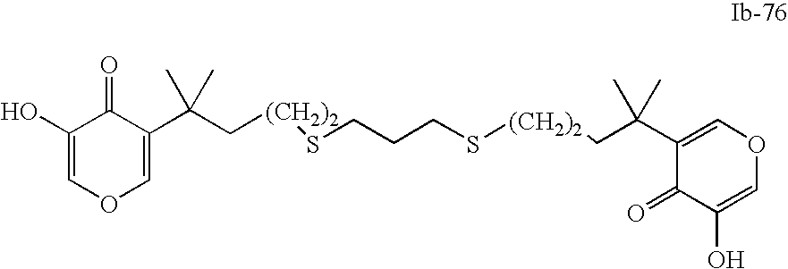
C1(C(C[(CH2)2]SCCCS[(CH2)2]CC(C2=COC=C(O)C2=O)(C)C)(C)C)=COC=C(O)C1=O
